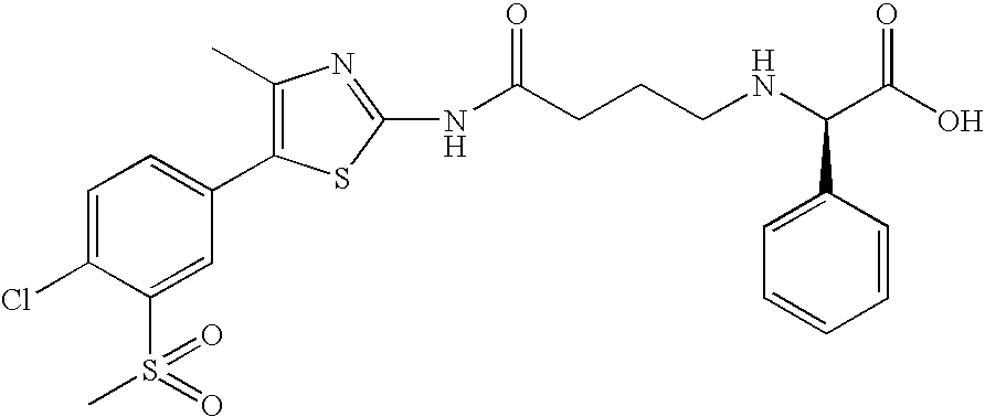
C1=C(Cl)C(S(=O)(C)=O)=CC(C2=C(C)N=C(NC(CCCNC(C(O)=O)C3=CC=CC=C3)=O)S2)=C1
